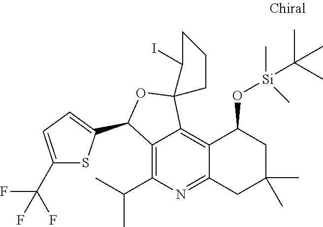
C12=C(C(C)C)N=C3C(=C1C1(OC2C2=CC=C(C(F)(F)F)S2)C(I)CCC1)C(O[Si](C(C)(C)C)(C)C)CC(C)(C)C3
